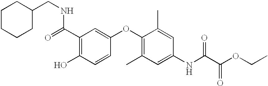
N(C(C1=C(O)C=CC(OC2=C(C)C=C(NC(C(OCC)=O)=O)C=C2C)=C1)=O)CC1CCCCC1
